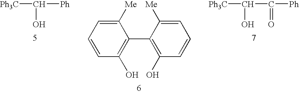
[Ph3C]C([Ph])O.C1([Me])=CC=CC(O)=C1C1=C(O)C=CC=C1[Me].[Ph3C]C(C([Ph])=O)O
